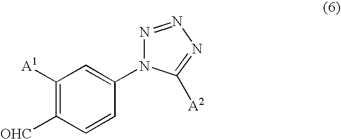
C1(N2N=NN=C2[A2])=CC([A1])=C([OHC])C=C1
